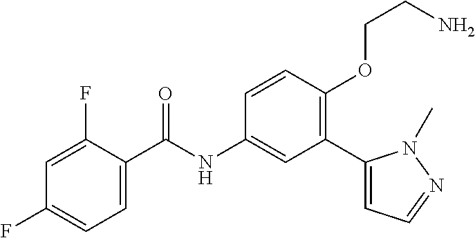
C1=C(F)C(C(=O)NC2=CC(C3=CC=NN3C)=C(OCCN)C=C2)=CC=C1F
